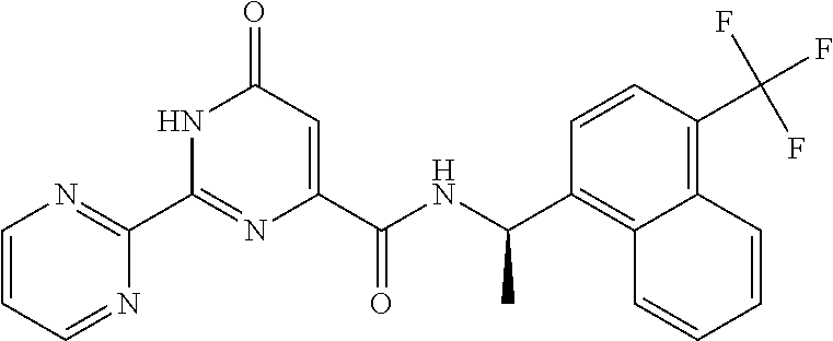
C1(C2=NC=CC=N2)=NC(C(NC(C2=C3C(=C(C(F)(F)F)C=C2)C=CC=C3)C)=O)=CC(=O)N1
